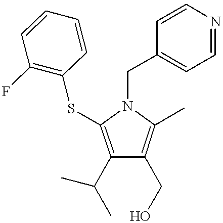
C1(C(C)C)=C(SC2=C(F)C=CC=C2)N(CC2=CC=NC=C2)C(C)=C1CO
